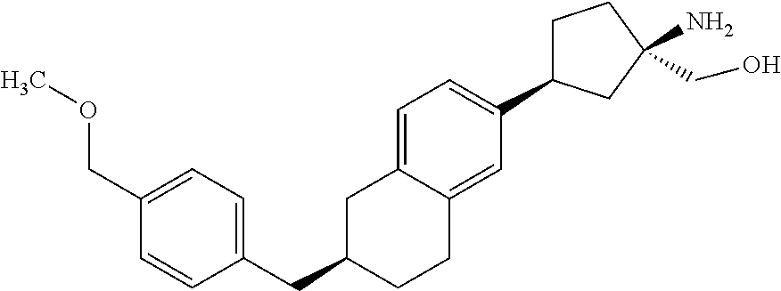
C(C1CCC2=CC(C3CCC(N)(CO)C3)=CC=C2C1)C1=CC=C(COC)C=C1
